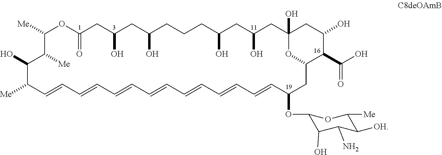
C1([Me])OC(=O)CC(O)CC(O)CCCC(O)CC(O)CC2(O)CC(O)C(C(O)=O)C(O2)CC(OC2C(O)C(N)C([OH])C([Me])O2)C=CC=CC=CC=CC=CC=CC=CC([Me])C(O)C1[Me]
